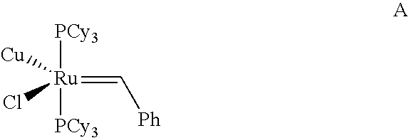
[Ru](=C[Ph])([Cu])(Cl)([PCy3])[PCy3]
